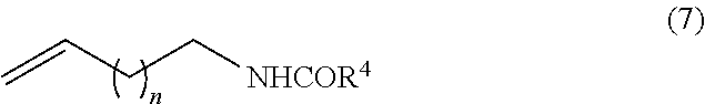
C(=C)CC[NHCOR4]
